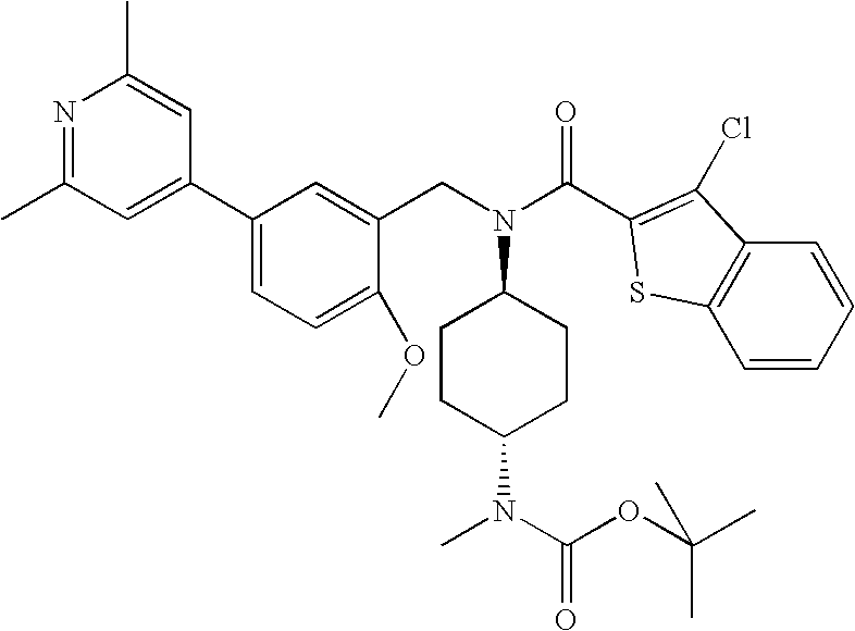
C1CC(N(C)C(OC(C)(C)C)=O)CCC1N(CC1=CC(C2=CC(C)=NC(C)=C2)=CC=C1OC)C(=O)C1=C(Cl)C2=C(C=CC=C2)S1
